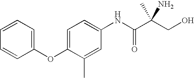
C1=CC=CC(OC2=CC=C(NC(C(CO)(N)C)=O)C=C2C)=C1
